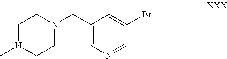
C1N(C)CCN(CC2=CN=CC(Br)=C2)C1
